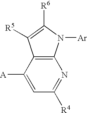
C1=C([A])C2=C(N=C1[R4])N([Ar])C([R6])=C2[R5]
